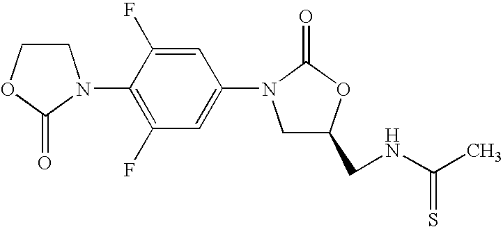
C1COC(=O)N1C1=C(F)C=C(N2CC(CNC(C)=S)OC2=O)C=C1F
